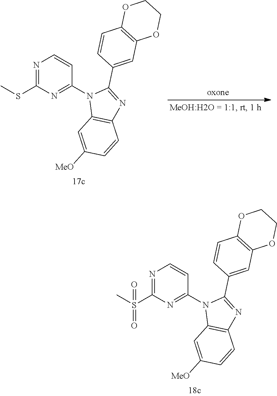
N1=C(S(C)(=O)=O)N=C(N2C3=C(N=C2C2=CC4=C(C=C2)OCCO4)C=CC([MeO])=C3)C=C1.N1=C(SC)N=C(N2C3=C(N=C2C2=CC4=C(C=C2)OCCO4)C=CC([MeO])=C3)C=C1
